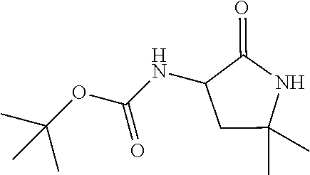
C1(NC(OC(C)(C)C)=O)CC(C)(C)NC1=O
